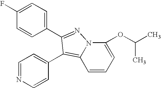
C1(F)=CC=C(C2=NN3C(OC(C)C)=CC=CC3=C2C2=CC=NC=C2)C=C1
